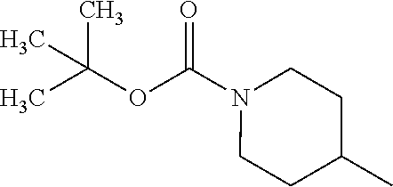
O(C(N1CCC(C)CC1)=O)C(C)(C)C
